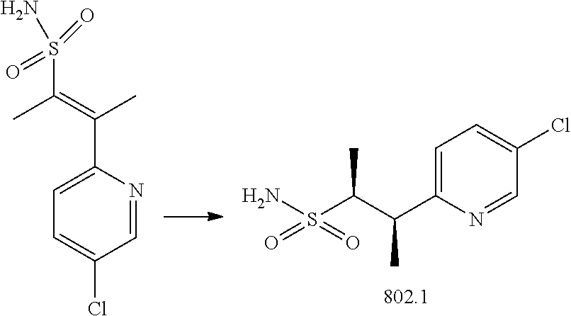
C1=C(C(C(S(N)(=O)=O)C)C)N=CC(Cl)=C1.C1=NC(C(C)=C(S(N)(=O)=O)C)=CC=C1Cl
